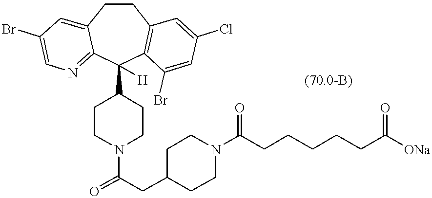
C1CC2=CC(Br)=CN=C2C(C2CCN(C(=O)CC3CCN(C(CCCCCC([ONa])=O)=O)CC3)CC2)([H])C2=C1C=C(Cl)C=C2Br
